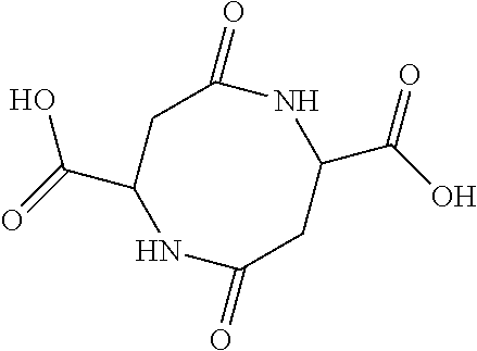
C1(=O)CC(C(=O)O)NC(=O)CC(C(O)=O)N1
